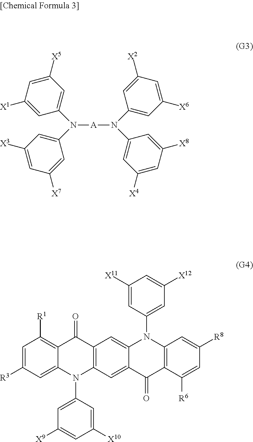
N([A]N(C1=CC([X6])=CC([X2])=C1)C1=CC([X4])=CC([X8])=C1)(C1=CC([X5])=CC([X1])=C1)C1=CC([X3])=CC([X7])=C1.C12=C(C=C3C(=C1)N(C1=CC([X12])=CC([X11])=C1)C1=C(C3=O)C([R6])=CC([R8])=C1)N(C1=CC([X9])=CC([X10])=C1)C1=CC([R3])=CC([R1])=C1C2=O
